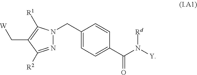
N1=C([R2])C(C[W])=C([R1])N1CC1=CC=C(C(N([Y])[Rd])=O)C=C1
